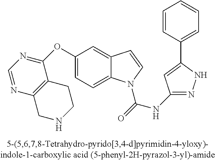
C1(OC2=NC=NC3=C2CCNC3)=CC=C2C(=C1)C=CN2C(=O)NC1=NNC(C2=CC=CC=C2)=C1
